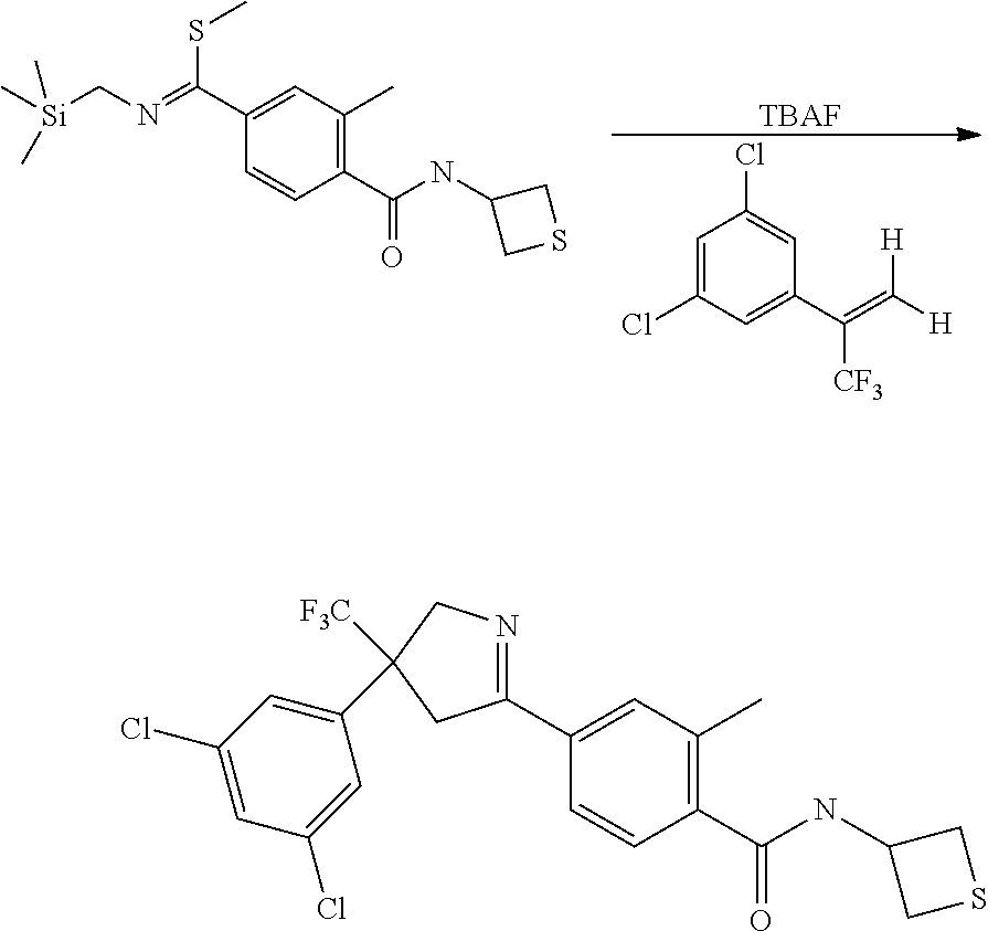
C1(C2=NCC([F3C])(C3=CC(Cl)=CC(Cl)=C3)C2)=CC(C)=C(C(NC2CSC2)=O)C=C1.C1(C(=NC[Si](C)(C)C)SC)=CC(C)=C(C(NC2CSC2)=O)C=C1.C1=C(Cl)C=C(C(=C([H])[H])[CF3])C=C1Cl.[TBAF]
